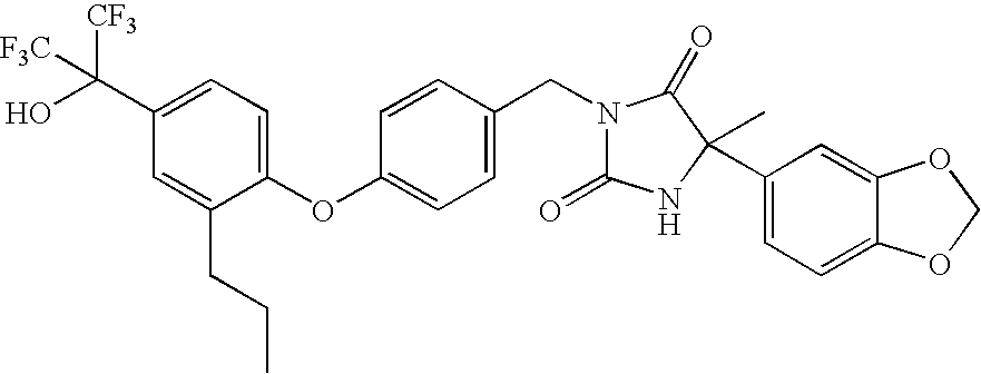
C1(C([CF3])([F3C])O)=CC=C(OC2=CC=C(CN3C(=O)NC(C4=CC=C5C(=C4)OCO5)(C)C3=O)C=C2)C(CCC)=C1
